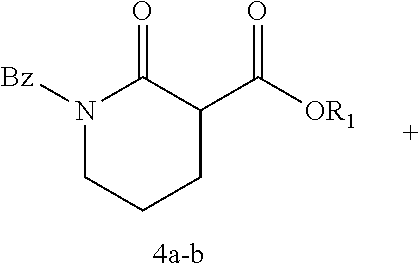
N1([Bz])CCCC(C([OR1])=O)C1=O
